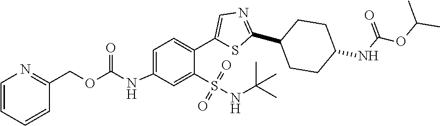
C1=C(NC(=O)OCC2=NC=CC=C2)C=C(S(=O)(=O)NC(C)(C)C)C(C2=CN=C(C3CCC(NC(OC(C)C)=O)CC3)S2)=C1
